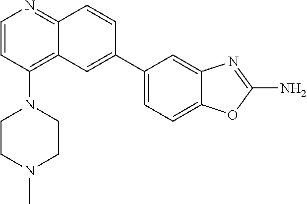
C1(N2CCN(C)CC2)=C2C(=NC=C1)C=CC(C1=CC=C3C(=C1)N=C(N)O3)=C2
